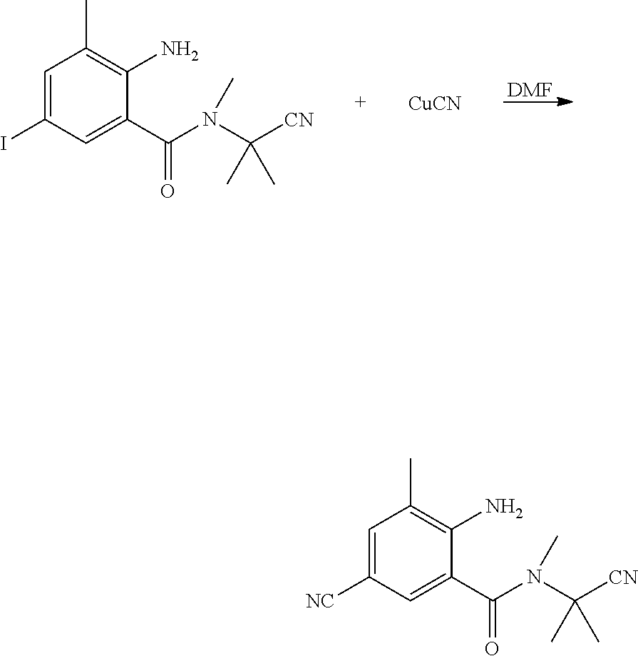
[DMF].C1=C(I)C=C(C(=O)N(C([CN])(C)C)C)C(N)=C1C.[CuCN].C1=C([NC])C=C(C(=O)N(C([CN])(C)C)C)C(N)=C1C
